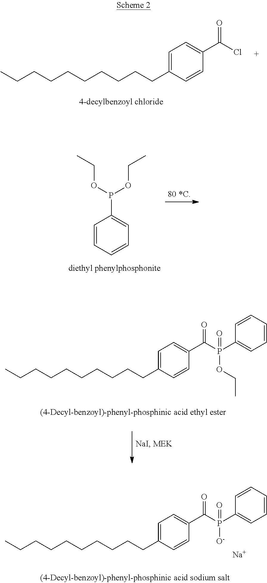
C1=C(CCCCCCCCCC)C=CC(C(Cl)=O)=C1.C1=CC=CC=C1P(OCC)OCC.C1=C(CCCCCCCCCC)C=CC(C(P(C2=CC=CC=C2)(OCC)=O)=O)=C1.C1=C(CCCCCCCCCC)C=CC(C(P(C2=CC=CC=C2)([O-])=O)=O)=C1.[Na]
